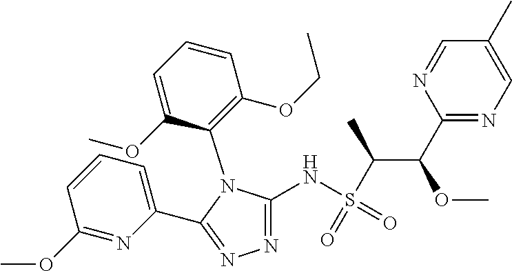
N1=C(NS(=O)(=O)C(C(C2=NC=C(C)C=N2)OC)C)N(C2=C(OCC)C=CC=C2OC)C(C2=CC=CC(OC)=N2)=N1
